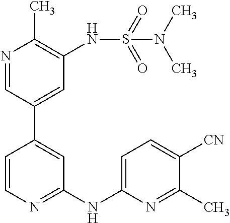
C1([CN])=CC=C(NC2=NC=CC(C3=CC(NS(N(C)C)(=O)=O)=C(C)N=C3)=C2)N=C1C
